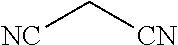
[NC]C[CN]
